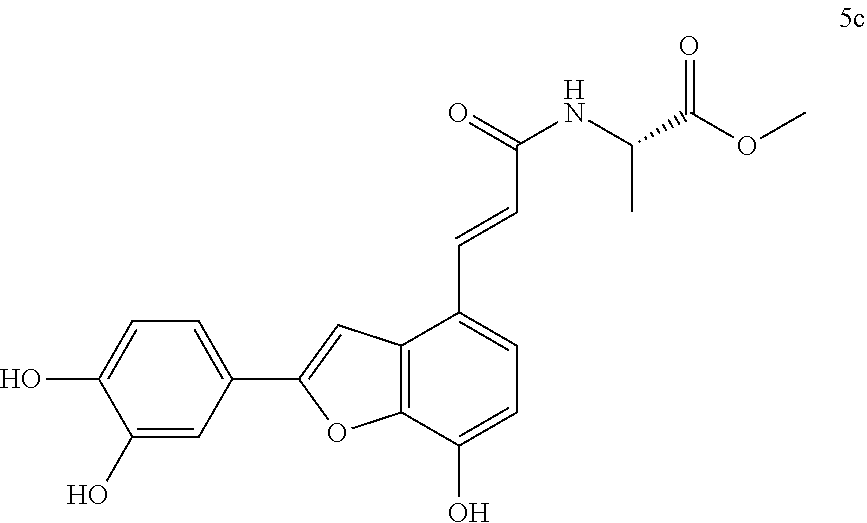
C1(O)=CC(C2=CC3=C(O2)C(O)=CC=C3C=CC(NC(C)C(OC)=O)=O)=CC=C1O
